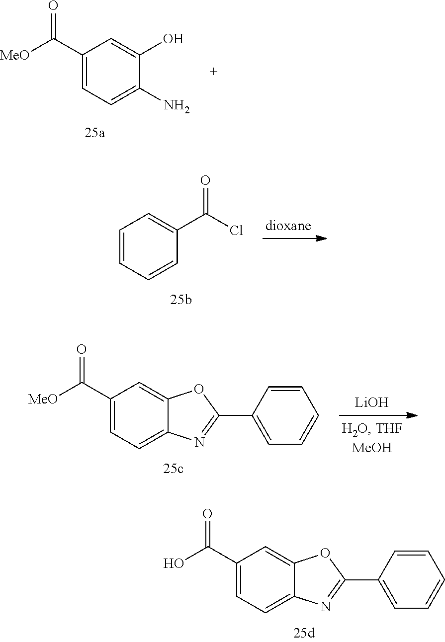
C1(N)=CC=C(C([MeO])=O)C=C1O.C1=CC=CC=C1C(Cl)=O.[LiOH].C12=CC=C(C([MeO])=O)C=C1OC(C1=CC=CC=C1)=N2.C12=CC=C(C(O)=O)C=C1OC(C1=CC=CC=C1)=N2
